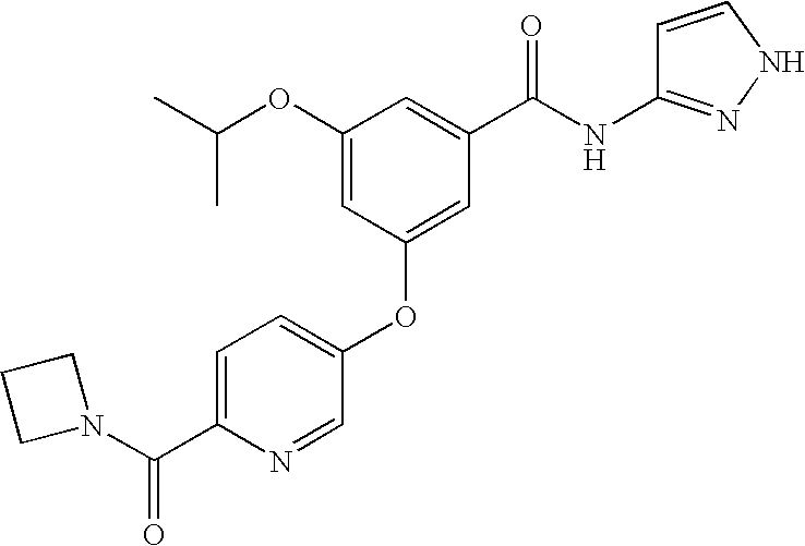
CC(OC1=CC(OC2=CC=C(C(N3CCC3)=O)N=C2)=CC(C(NC2=NNC=C2)=O)=C1)C
